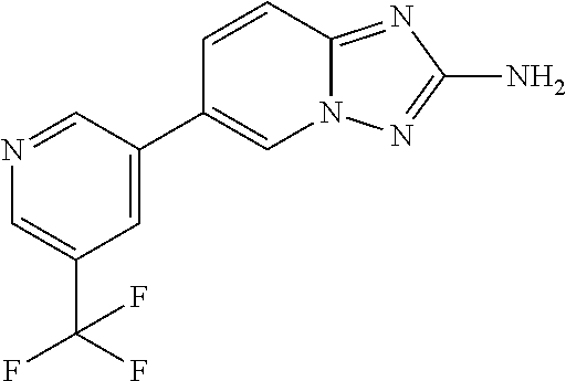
N1=CC(C2=CN3C(=NC(N)=N3)C=C2)=CC(C(F)(F)F)=C1
